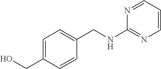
C1=CC(CNC2=NC=CC=N2)=CC=C1CO
